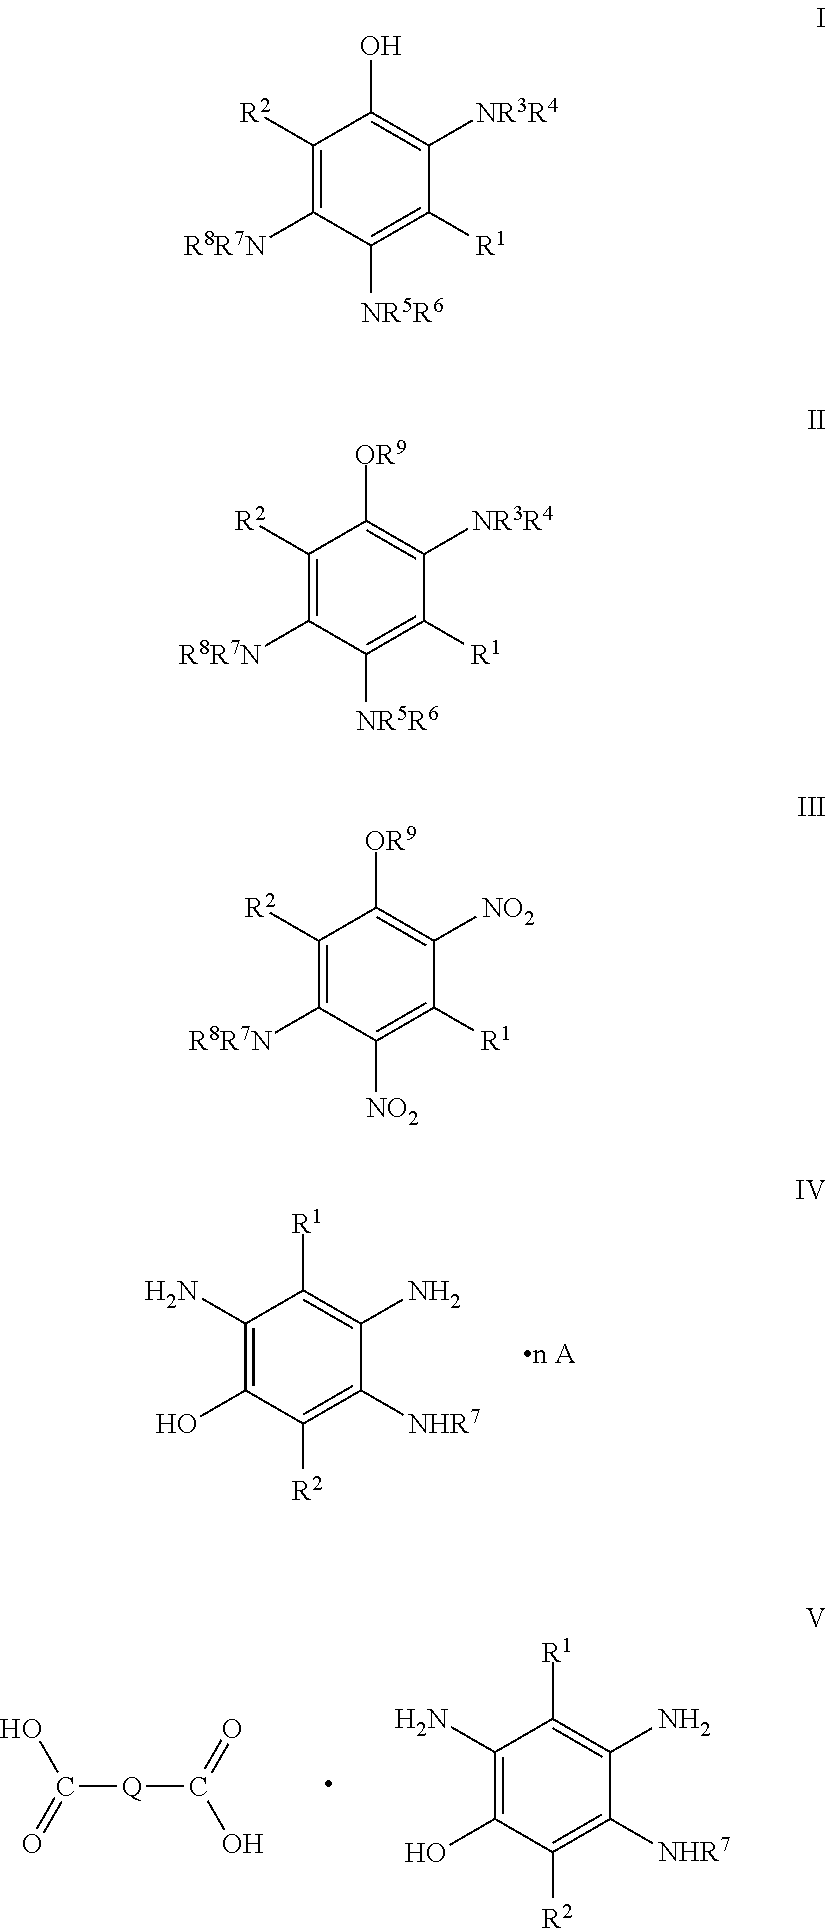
C1(N)=C(O)C([R2])=C([NHR7])C(N)=C1[R1].C1(N)=C(O)C([R2])=C([NHR7])C(N)=C1[R1].C([Q]C(O)=O)(O)=O.C1([R2])=C([R8R7N])C([NR5R6])=C([R1])C([NR3R4])=C1O.C1([R2])=C([R8R7N])C([NR5R6])=C([R1])C([NR3R4])=C1[OR9].C1([R2])=C([R8R7N])C([NO2])=C([R1])C([NO2])=C1[OR9]
